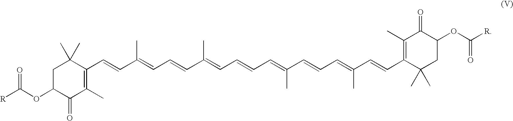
C1C(OC([R])=O)C(=O)C(C)=C(C=CC(=CC=CC(C)=CC=CC=C(C=CC=C(C=CC2=C(C)C(=O)C(OC([R])=O)CC2(C)C)C)C)C)C1(C)C
